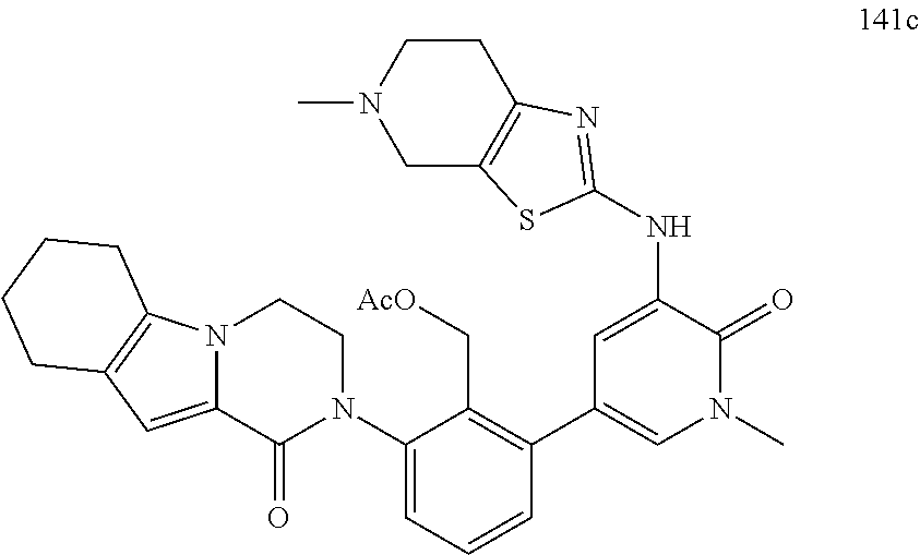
C1(C2=CN(C)C(=O)C(NC3=NC4=C(CN(C)CC4)S3)=C2)=C(C[AcO])C(N2CCN3C(=CC4=C3CCCC4)C2=O)=CC=C1
